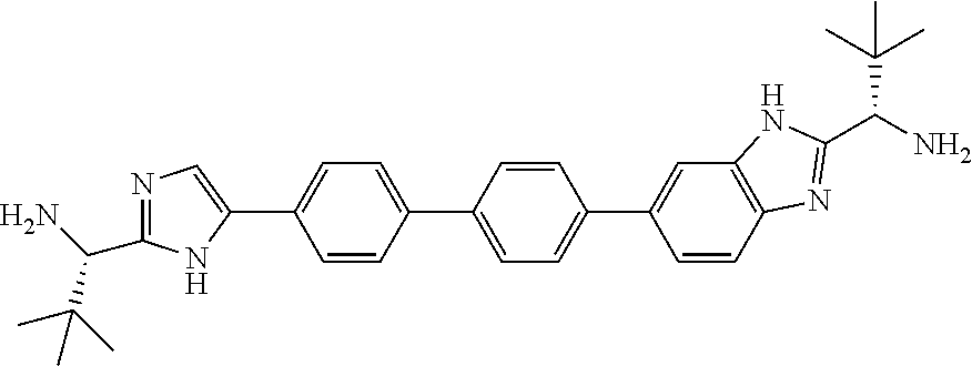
N1=C(C(N)C(C)(C)C)NC(C2=CC=C(C3=CC=C(C4=CC5=C(C=C4)N=C(C(C(C)(C)C)N)N5)C=C3)C=C2)=C1
